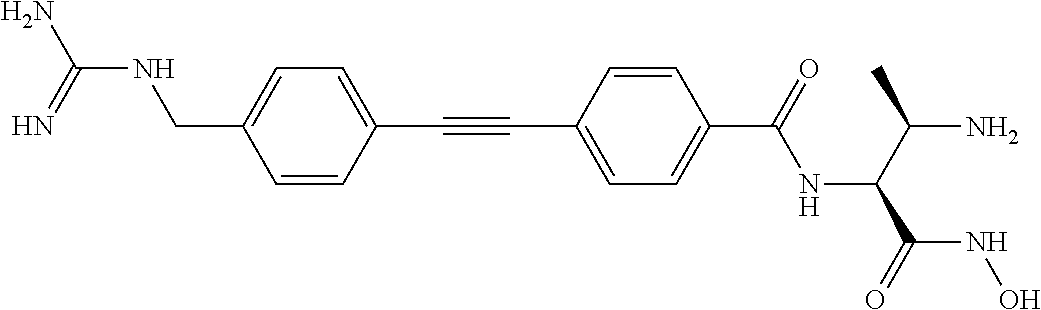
C1=CC(C#CC2=CC=C(C(=O)NC(C(C)N)C(=O)NO)C=C2)=CC=C1CNC(N)=N
